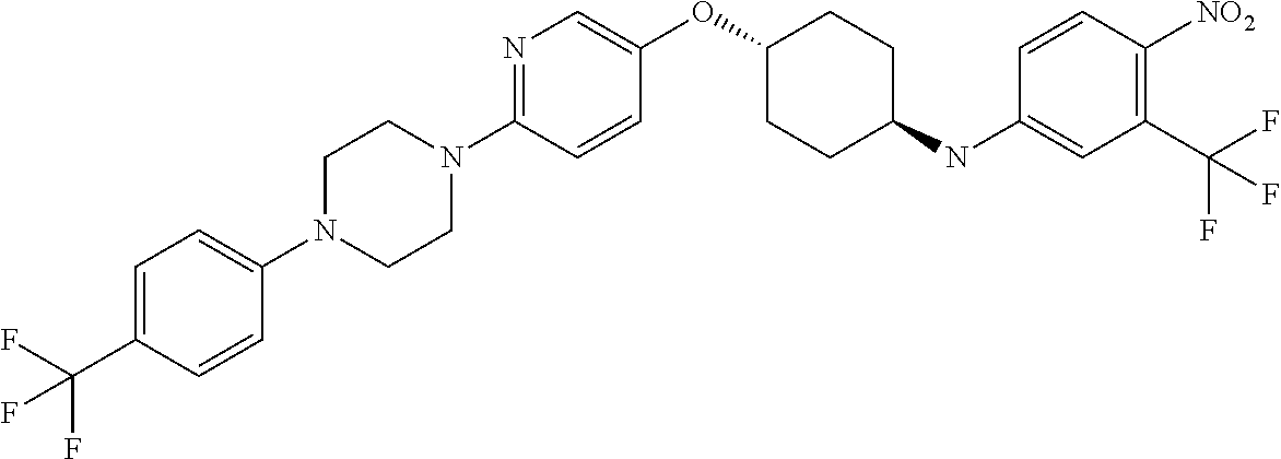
C1=C(OC2CCC(NC3=CC(C(F)(F)F)=C([NO2])C=C3)CC2)C=CC(N2CCN(C3=CC=C(C(F)(F)F)C=C3)CC2)=N1
